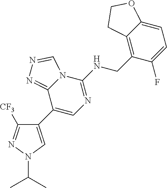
C1(C2=CN(C(C)C)N=C2[CF3])=CN=C(NCC2=C3C(=CC=C2F)OCC3)N2C1=NN=C2
